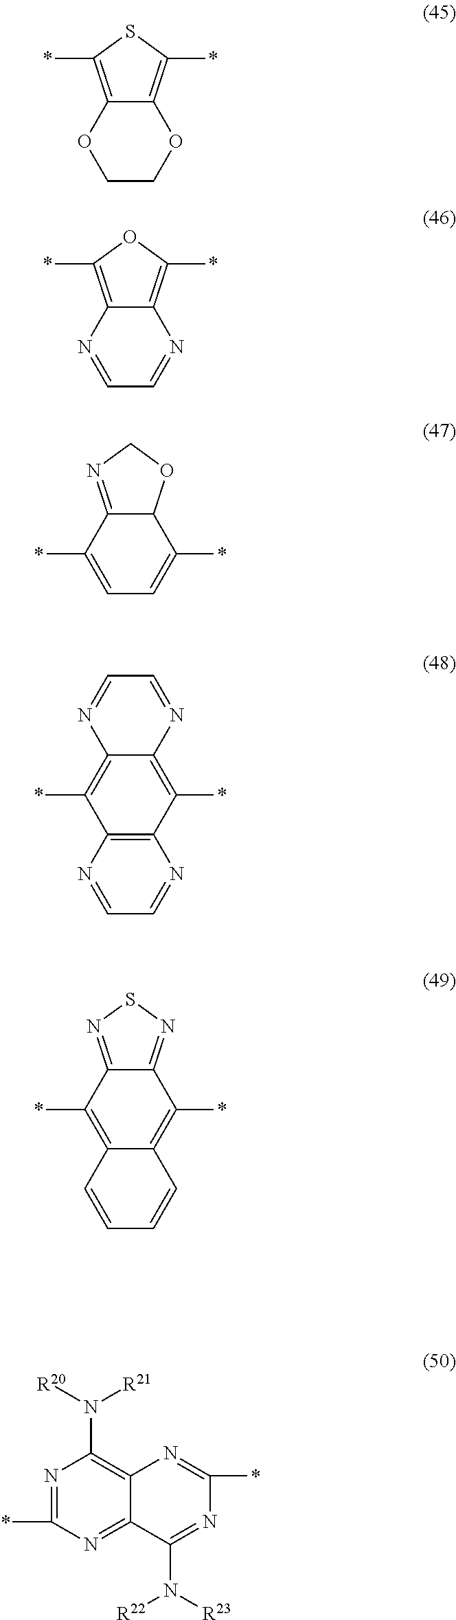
C1COC2=C(*)SC(*)=C2O1.C1=NC2=C(*)OC(*)=C2N=C1.C12C(=NCO1)C(*)=CC=C2*.C12=C(N=CC=N1)C(*)=C1C(=C2*)N=CC=N1.C12=C(*)C3=NSN=C3C(*)=C1C=CC=C2.N1=C(*)N=C2C(=C1N([R20])[R21])N=C(*)N=C2N([R23])[R22]
